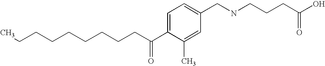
C(CCCCCCCC(C1=CC=C(CNCCCC(O)=O)C=C1C)=O)C
